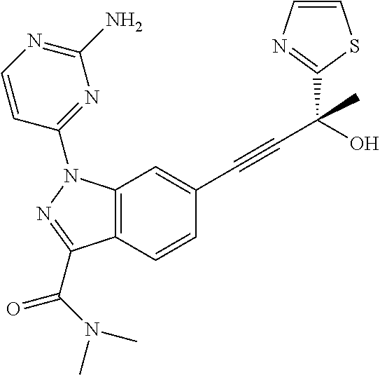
C12=C(C=CC(C#CC(O)(C3=NC=CS3)C)=C1)C(C(N(C)C)=O)=NN2C1=NC(N)=NC=C1
